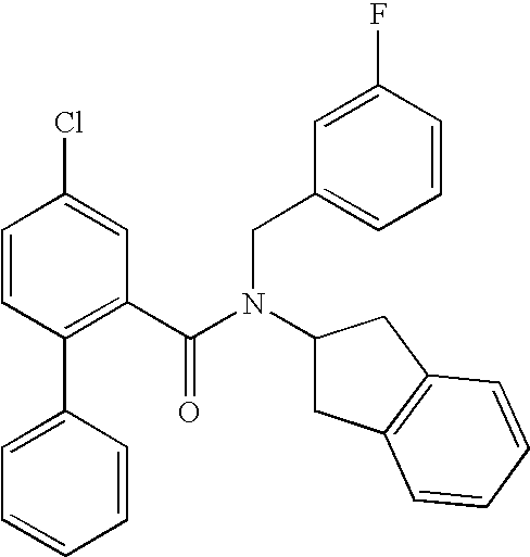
C1(C2=CC=CC=C2)=C(C(N(CC2=CC=CC(F)=C2)C2CC3=C(C2)C=CC=C3)=O)C=C(Cl)C=C1
